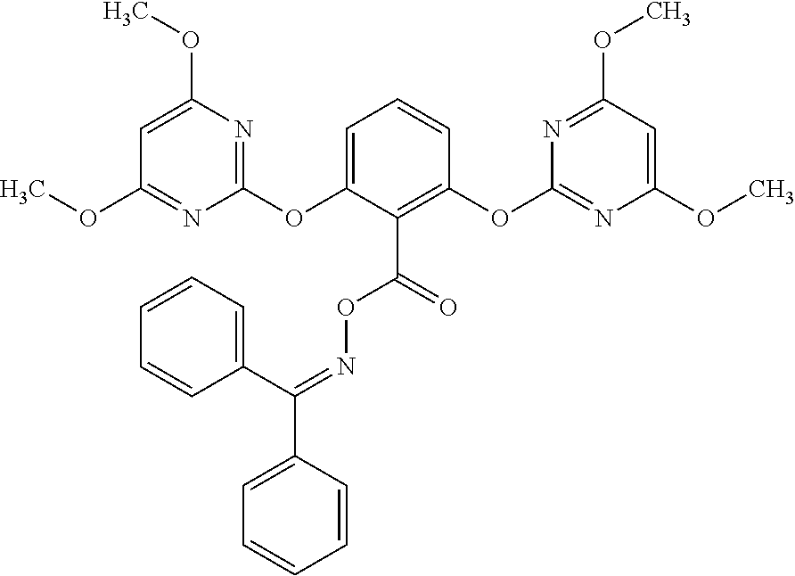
C1(OC2=CC=CC(OC3=NC(OC)=CC(OC)=N3)=C2C(=O)ON=C(C2=CC=CC=C2)C2=CC=CC=C2)=NC(OC)=CC(OC)=N1
